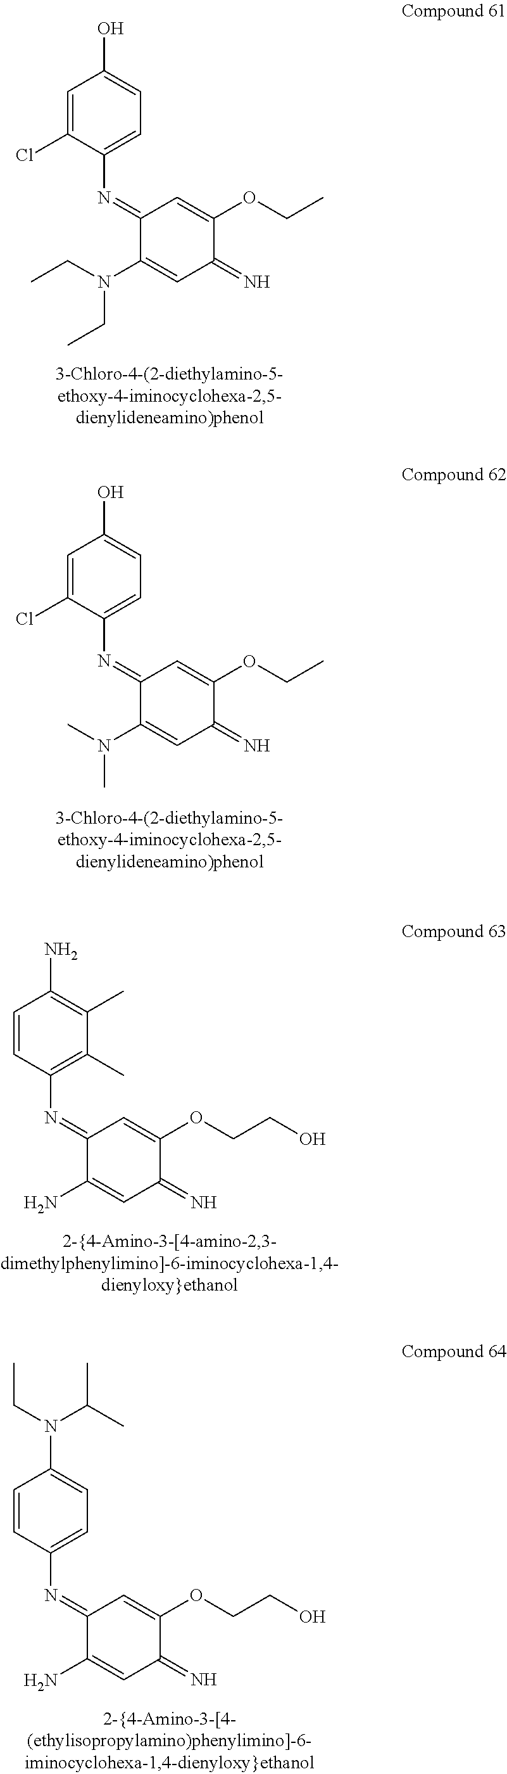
C1=C(Cl)C(N=C2C(N(CC)CC)=CC(=N)C(OCC)=C2)=CC=C1O.C1=C(Cl)C(N=C2C(N(C)C)=CC(=N)C(OCC)=C2)=CC=C1O.C1=CC(N=C2C(N)=CC(=N)C(OCCO)=C2)=C(C)C(C)=C1N.C1=CC(N=C2C(N)=CC(=N)C(OCCO)=C2)=CC=C1N(C(C)C)CC
